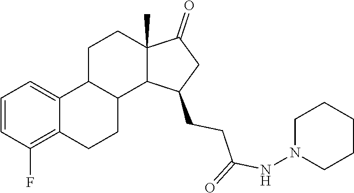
N1(NC(=O)CCC2CC(=O)C3(C)CCC4C5=CC=CC(F)=C5CCC4C32)CCCCC1
